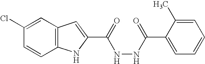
C12=C(C=C(Cl)C=C1)C=C(C(=O)NNC(C1=CC=CC=C1C)=O)N2
